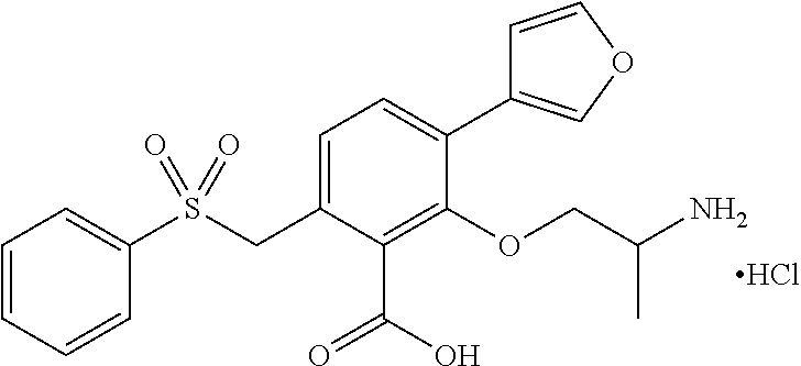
C1=COC=C1C1=CC=C(CS(C2=CC=CC=C2)(=O)=O)C(C(O)=O)=C1OCC(N)C.Cl
